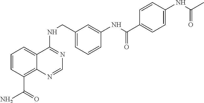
C1=CC(C(N)=O)=C2C(=C1)C(NCC1=CC=CC(NC(=O)C3=CC=C(NC(C)=O)C=C3)=C1)=NC=N2
